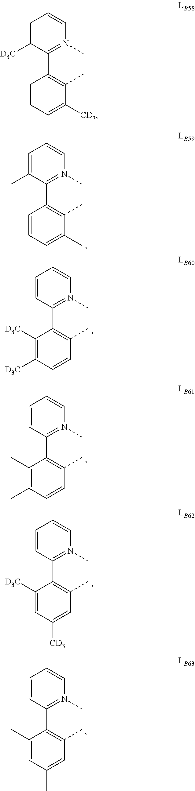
C1=C(C)C(C2=C(C)C(C)=CC=C2)=N(C)C=C1.C1=CC(C2=C(C)C=CC([D3C])=C2[D3C])=N(C)C=C1.C1=CC(C2=C(C)C=CC(C)=C2C)=N(C)C=C1.C1=CC(C2=C(C)C=C([CD3])C=C2[D3C])=N(C)C=C1.C1=CC(C2=C(C)C=C(C)C=C2C)=N(C)C=C1.C1=C([D3C])C(C2=C(C)C([CD3])=CC=C2)=N(C)C=C1
